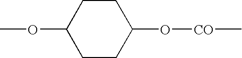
COC1CCC(O[CO]C)CC1
